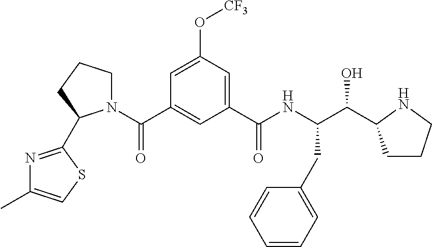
C1(C(NC(C(O)C2CCCN2)CC2=CC=CC=C2)=O)=CC(O[CF3])=CC(C(N2CCCC2C2=NC(C)=CS2)=O)=C1
